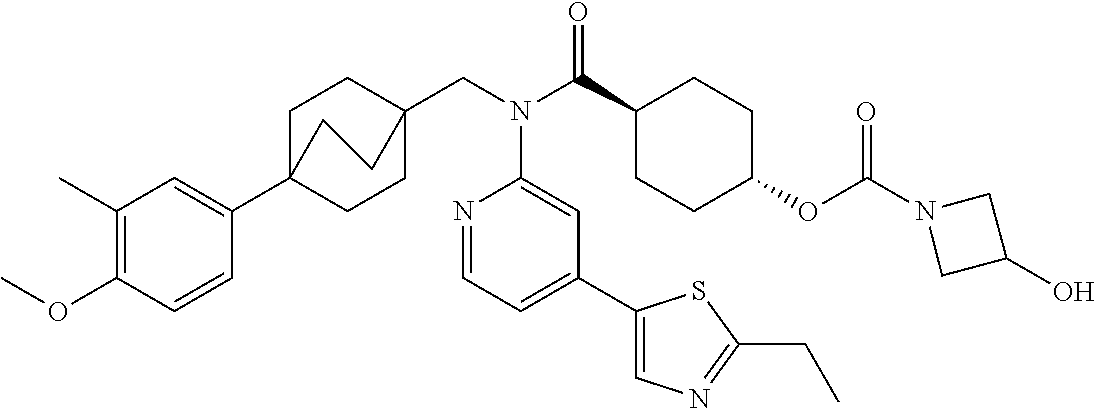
C1(C)=C(OC)C=CC(C23CCC(CN(C(C4CCC(OC(N5CC(O)C5)=O)CC4)=O)C4=CC(C5=CN=C(CC)S5)=CC=N4)(CC2)CC3)=C1
